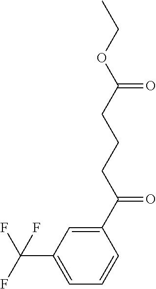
C1(C(CCCC(OCC)=O)=O)=CC(C(F)(F)F)=CC=C1
